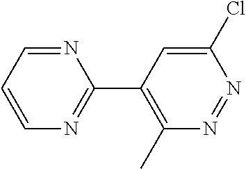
C1=C(Cl)N=NC(C)=C1C1=NC=CC=N1
